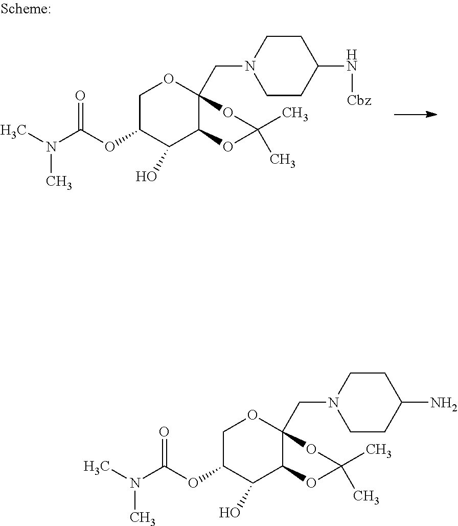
C1C(OC(N(C)C)=O)C(O)C2C(CN3CCC(N)CC3)(O1)OC(C)(C)O2.C1C(OC(N(C)C)=O)C(O)C2C(CN3CCC(N[Cbz])CC3)(O1)OC(C)(C)O2
